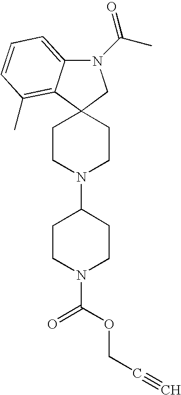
N1(C(C)=O)C2=CC=CC(C)=C2C2(C1)CCN(C1CCN(C(OCC#C)=O)CC1)CC2
